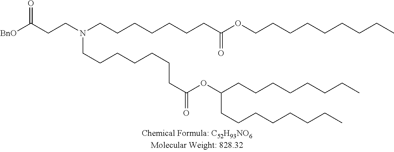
[BnO]C(CCN(CCCCCCCC(OCCCCCCCCC)=O)CCCCCCCC(=O)OC(CCCCCCCC)CCCCCCCC)=O
